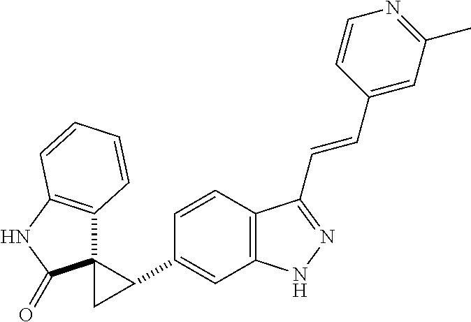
C1=CC2=C(C=C1C1C3(C4=C(NC3=O)C=CC=C4)C1)NN=C2C=CC1=CC(C)=NC=C1
